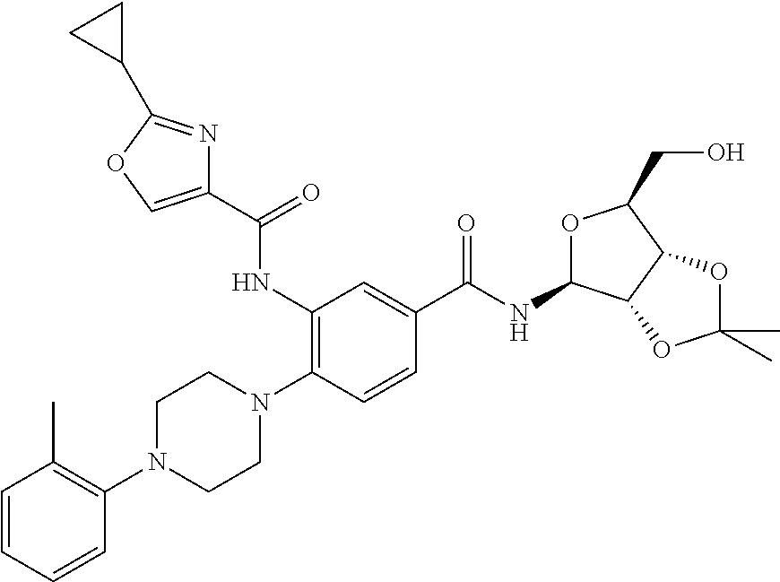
C1=CC=CC(N2CCN(C3=C(NC(C4=COC(C5CC5)=N4)=O)C=C(C(NC4OC(CO)C5C4OC(C)(C)O5)=O)C=C3)CC2)=C1C
